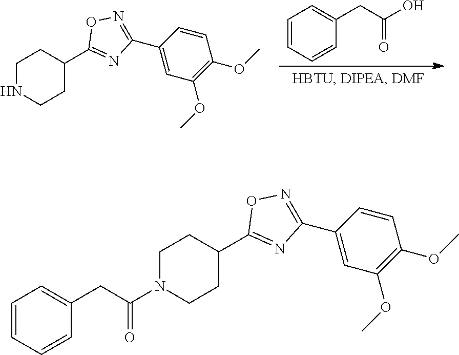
C1=CC=CC(CC(O)=O)=C1.C1NCCC(C2=NC(C3=CC(OC)=C(OC)C=C3)=NO2)C1.C1N(C(CC2=CC=CC=C2)=O)CCC(C2=NC(C3=CC(OC)=C(OC)C=C3)=NO2)C1
